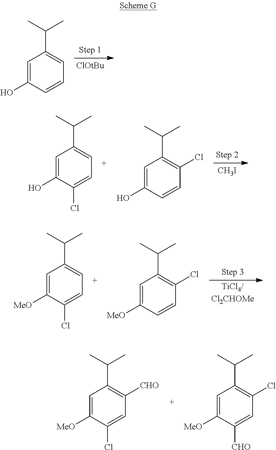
[ClOtBu].C(C1=CC=CC(O)=C1)(C)C.[CH3I].C(C1=C(Cl)C=CC(O)=C1)(C)C.C(C1=CC=C(Cl)C(O)=C1)(C)C.C(C1=CC=C(Cl)C([MeO])=C1)(C)C.[TiCl4/Cl2CHOMe].C(C1=C(Cl)C=CC([MeO])=C1)(C)C.C(C1=C(Cl)C=C([CHO])C([MeO])=C1)(C)C.C(C1=C([CHO])C=C(Cl)C([MeO])=C1)(C)C
